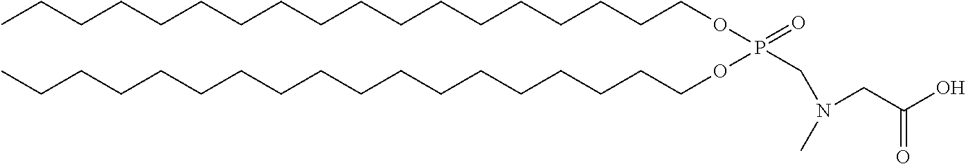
C(CCCCCCCCCCCCCCCOP(OCCCCCCCCCCCCCCCCCC)(=O)CN(CC(O)=O)C)CC
